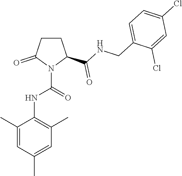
C1CC(C(NCC2=CC=C(Cl)C=C2Cl)=O)N(C(=O)NC2=C(C)C=C(C)C=C2C)C1=O
